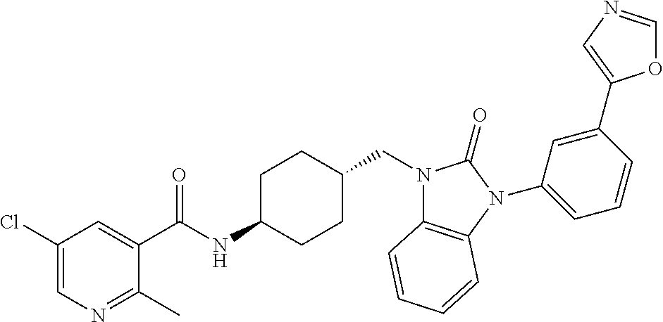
C1(Cl)=CN=C(C)C(C(NC2CCC(CN3C4=C(N(C5=CC=CC(C6=CN=CO6)=C5)C3=O)C=CC=C4)CC2)=O)=C1
